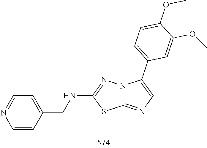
C1(NCC2=CC=NC=C2)=NN2C(=NC=C2C2=CC=C(OC)C(OC)=C2)S1
